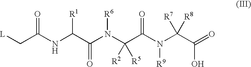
[L]CC(NC(C(N(C(C(N(C(C(=O)O)([R7])[R8])[R9])=O)([R5])[R2])[R6])=O)[R1])=O
